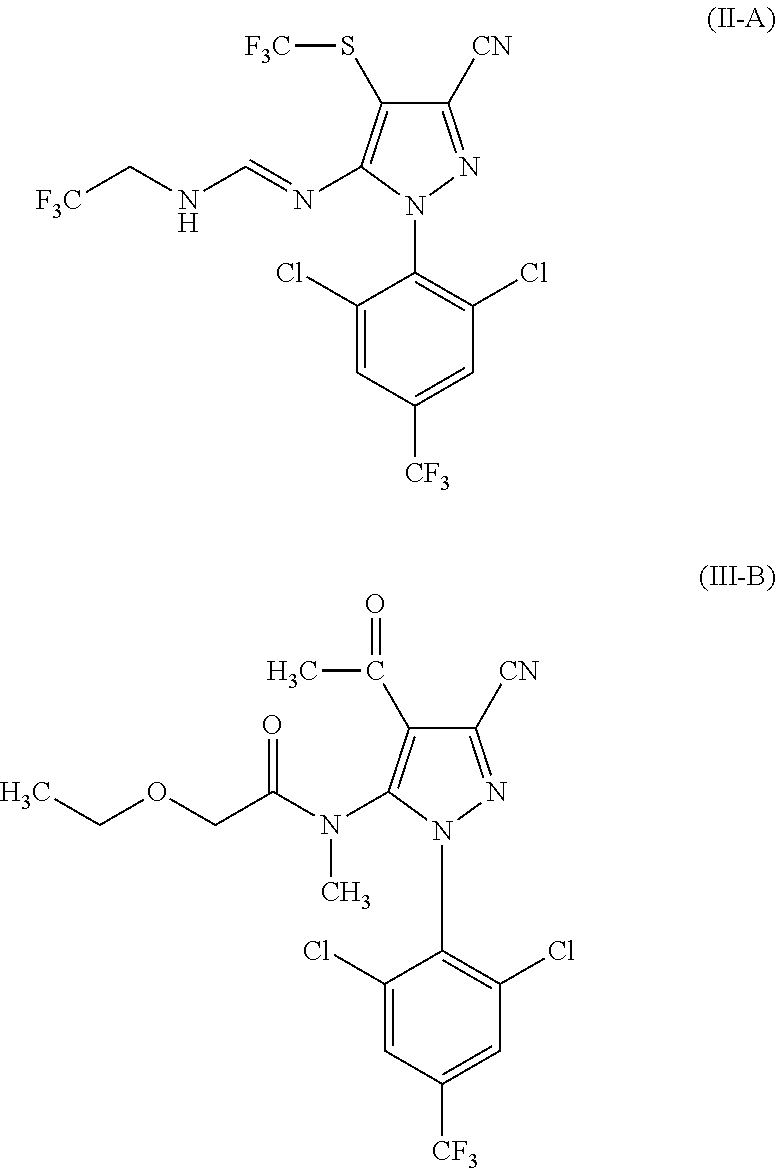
C1([CN])=NN(C2=C(Cl)C=C([CF3])C=C2Cl)C(N=CNC[F3C])=C1S[F3C].C1([CN])=NN(C2=C(Cl)C=C([CF3])C=C2Cl)C(N(C(COCC)=O)C)=C1C(C)=O
